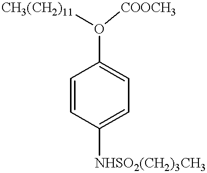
C1=CC([NHSO2(CH2)3CH3])=CC=C1O([CH3(CH2)11])[COOCH3]
